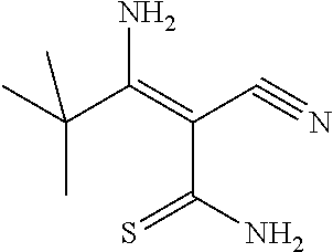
C(C(=C(C#N)C(N)=S)N)(C)(C)C
